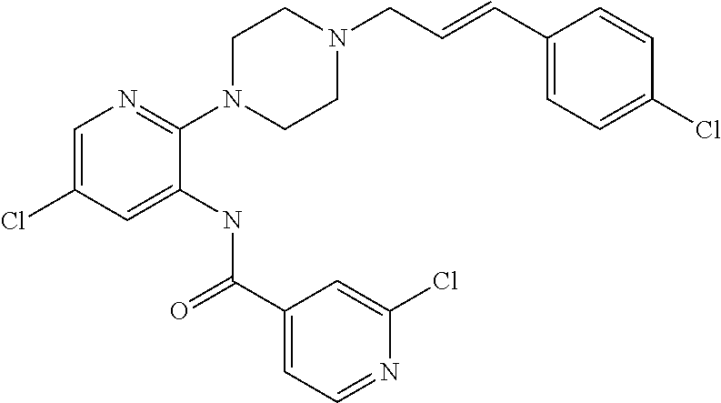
C1=C(Cl)C=C(NC(C2=CC=NC(Cl)=C2)=O)C(N2CCN(CC=CC3=CC=C(Cl)C=C3)CC2)=N1
